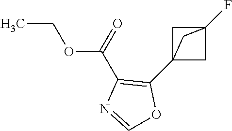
CCOC(C1=C(C23CC(F)(C2)C3)OC=N1)=O
